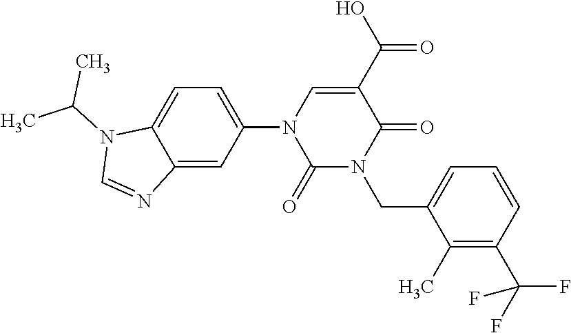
C1=C(N2C(=O)N(CC3=CC=CC(C(F)(F)F)=C3C)C(=O)C(C(O)=O)=C2)C=C2C(=C1)N(C(C)C)C=N2
